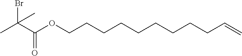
C(OCCCCCCCCCC=C)(=O)C(Br)(C)C
